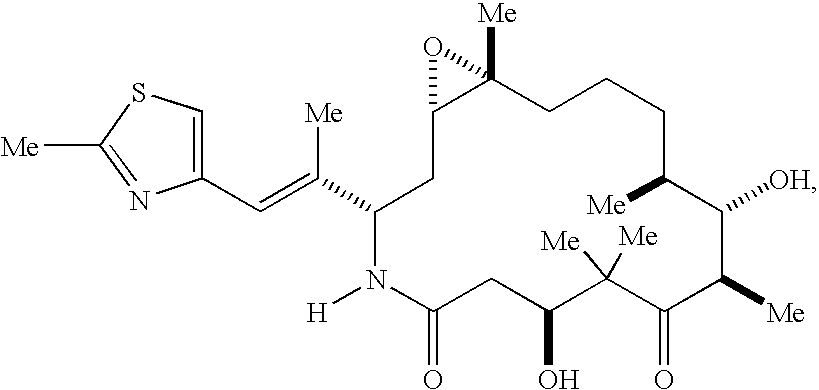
C1(C=C(C2CC3C([Me])(CCCC([Me])C([OH])C([Me])C(=O)C([Me])([Me])C(O)CC(=O)N2[H])O3)[Me])=CSC([Me])=N1
